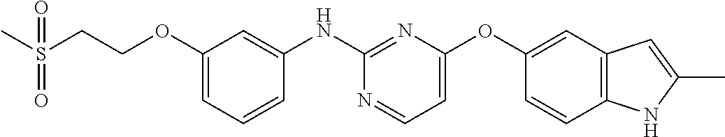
C(COC1=CC=CC(NC2=NC(OC3=CC4=C(C=C3)NC(C)=C4)=CC=N2)=C1)S(C)(=O)=O
